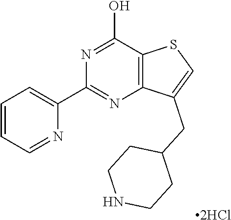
C1=CC=NC(C2=NC3=C(C(O)=N2)SC=C3CC2CCNCC2)=C1.[2HCl]
